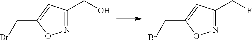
N1=C(CO)C=C(CBr)O1.N1=C(CF)C=C(CBr)O1
